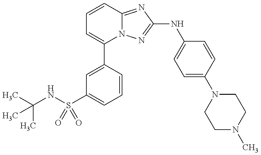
C1=C(C2=CC=CC3=NC(NC4=CC=C(N5CCN(C)CC5)C=C4)=NN23)C=CC=C1S(NC(C)(C)C)(=O)=O
